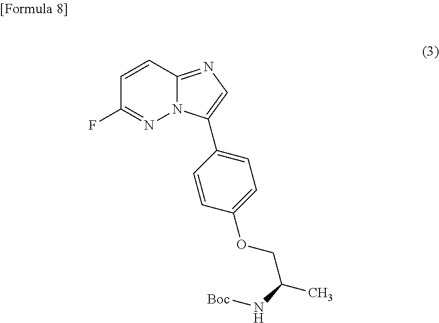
C1=CC2=NC=C(C3=CC=C(OCC(C)N[Boc])C=C3)N2N=C1F
